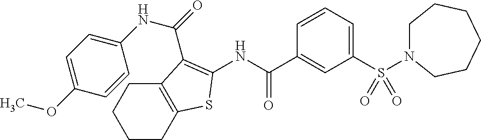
S(C1=CC=CC(C(NC2=C(C(=O)NC3=CC=C(OC)C=C3)C3=C(CCCC3)S2)=O)=C1)(=O)(=O)N1CCCCCC1
